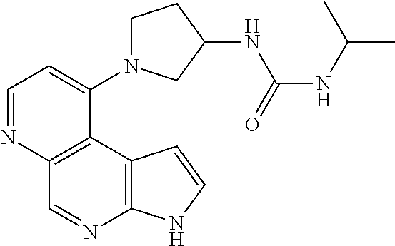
C1=NC2=C(C(N3CCC(NC(NC(C)C)=O)C3)=C1)C1=C(N=C2)NC=C1
